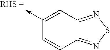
C1(->C)=CC2=NSN=C2C=C1
